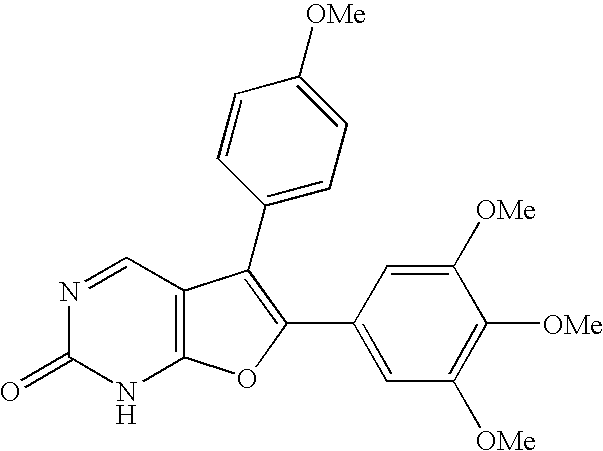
C12=C(C=NC(=O)N1)C(C1=CC=C([OMe])C=C1)=C(C1=CC([OMe])=C([OMe])C([OMe])=C1)O2
